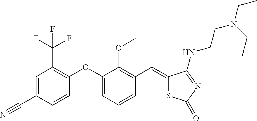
C1=C(OC2=C(C(F)(F)F)C=C(C#N)C=C2)C(OC)=C(C=C2SC(=O)N=C2NCCN(CC)CC)C=C1
